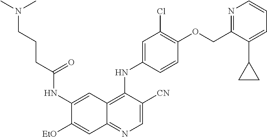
C1=C([CN])C(NC2=CC(Cl)=C(OCC3=NC=CC=C3C3CC3)C=C2)=C2C(=N1)C=C([EtO])C(NC(CCCN(C)C)=O)=C2
